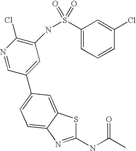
C1(NC(C)=O)=NC2=CC=C(C3=CC(NS(C4=CC=CC(Cl)=C4)(=O)=O)=C(Cl)N=C3)C=C2S1
